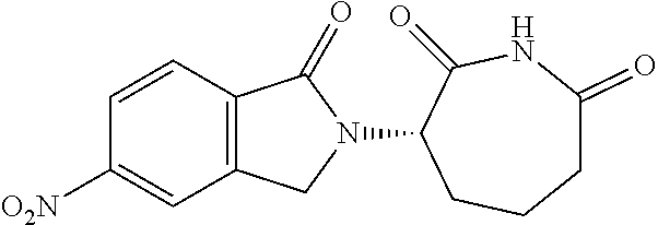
C1=CC2=C(C=C1[O2N])CN(C1C(=O)NC(=O)CCC1)C2=O
